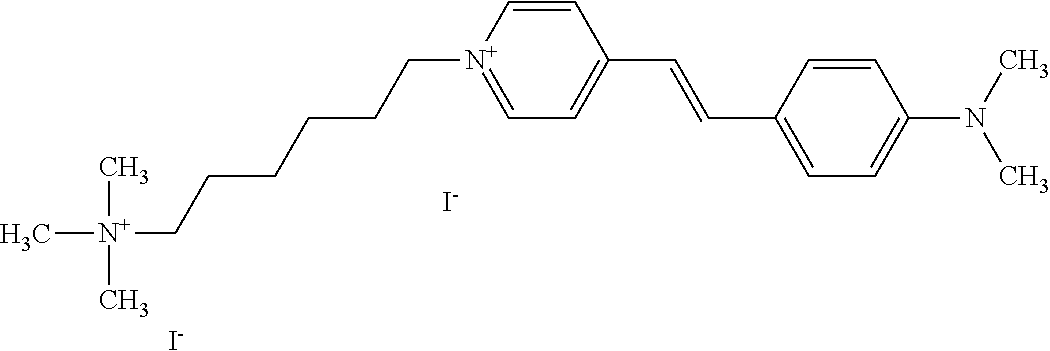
[N+](CCCCCC[N+]1=CC=C(C=CC2=CC=C(N(C)C)C=C2)C=C1)(C)(C)C.[I-].[I-]
